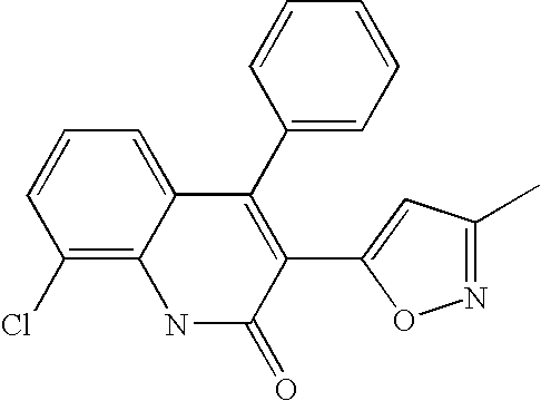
C1(Cl)=C2C(=CC=C1)C(C1=CC=CC=C1)=C(C1=CC(C)=NO1)C(=O)N2
